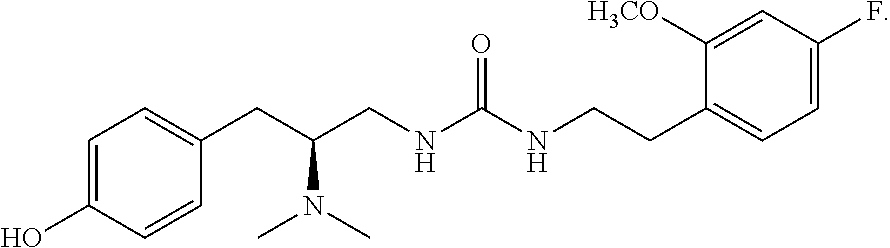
C1=C(O)C=CC(CC(CNC(NCCC2=CC=C(F)C=C2[H3CO])=O)N(C)C)=C1
